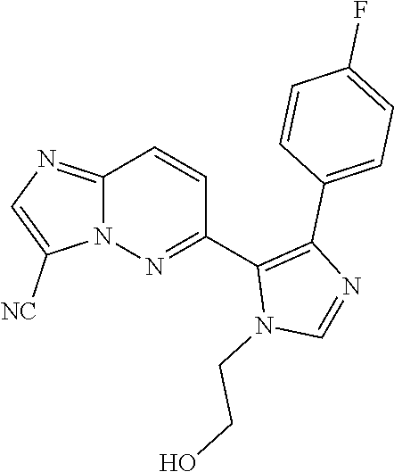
C12=NC=C([NC])N1N=C(C1=C(C3=CC=C(F)C=C3)N=CN1CCO)C=C2
